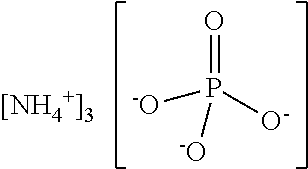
O=P([O-])([-O])[-O].[[NH4+]3]
